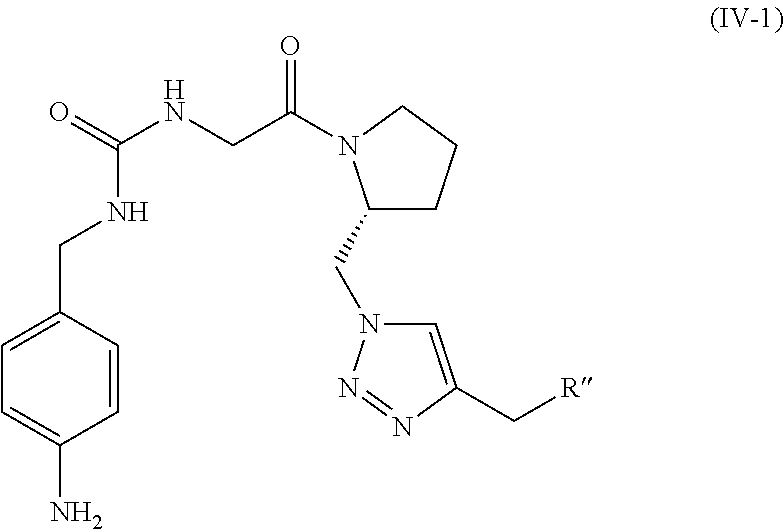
C1=C(N)C=CC(CNC(NCC(=O)N2C(CN3C=C(C[R])N=N3)CCC2)=O)=C1
